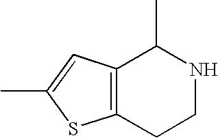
C12=C(CCNC1C)SC(C)=C2
